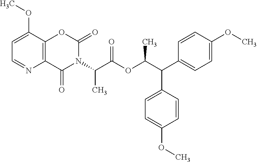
C12=C(C(OC)=CC=N1)OC(=O)N(C(C(OC(C(C1=CC=C(OC)C=C1)C1=CC=C(OC)C=C1)C)=O)C)C2=O
